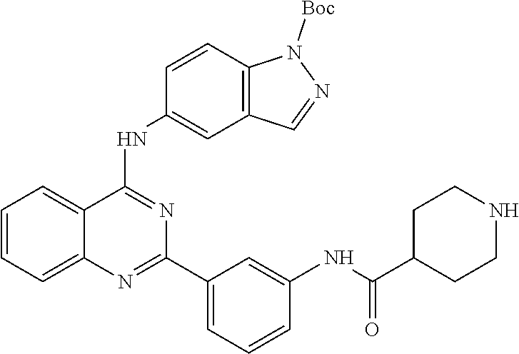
C1=CC=C2C(=C1)C(NC1=CC3=C(C=C1)N([Boc])N=C3)=NC(C1=CC=CC(NC(=O)C3CCNCC3)=C1)=N2
